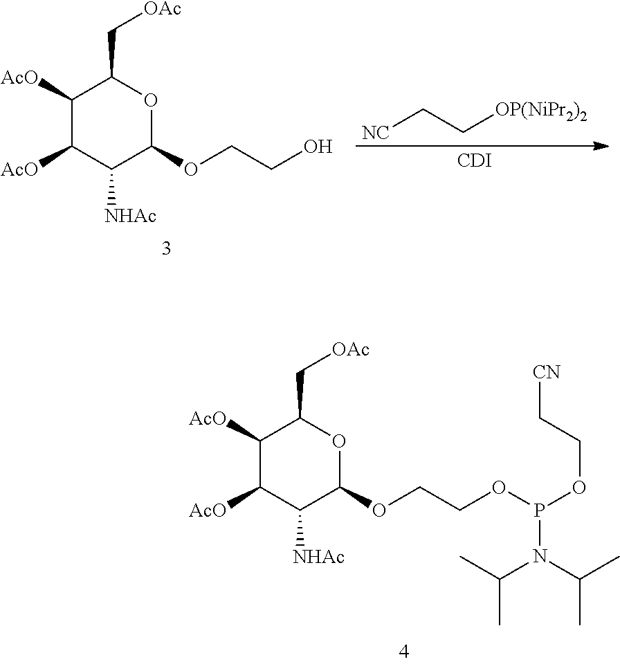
C1([AcO])C([AcO])C([NHAc])C(OCCO)OC1C[OAc].[CDI].[NC]CC[OP(NiPr2)2].C1([AcO])C([AcO])C([NHAc])C(OCCOP(OCC[CN])N(C(C)C)C(C)C)OC1C[OAc]
